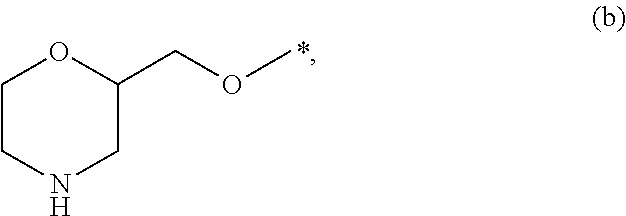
C1(COC)OCCNC1
